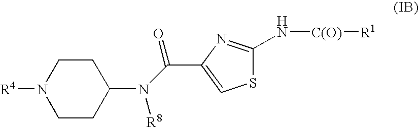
C1CC(N([R8])C(=O)C2=CSC(N[C(O)][R1])=N2)CCN1[R4]
